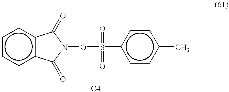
c1ccc2c(c1)C(=O)N(OS(c1ccc(C)cc1)(=O)=O)C2=O
